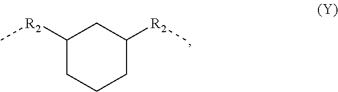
C1([R2]C)CCCC([R2]C)C1
